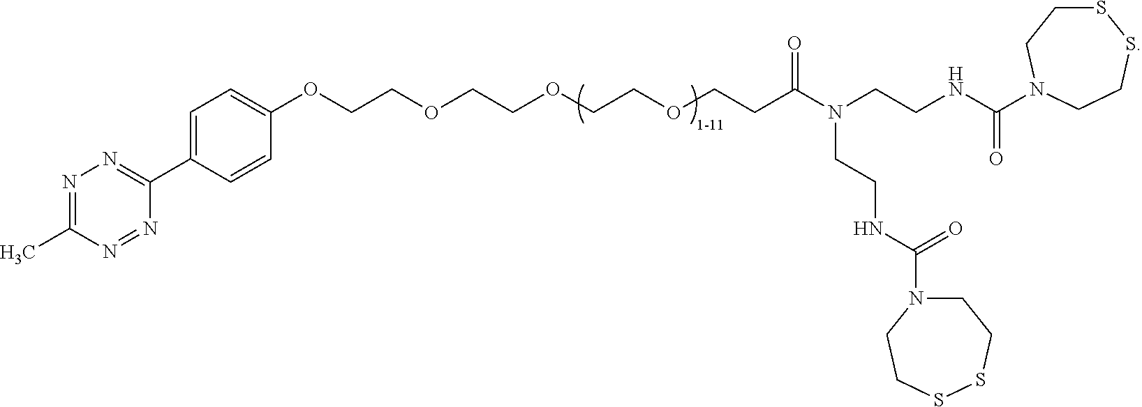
C1=C(OCCOCCOCCOCCC(=O)N(CCNC(=O)N2CCSSCC2)CCNC(=O)N2CCSSCC2)C=CC(C2=NN=C(C)N=N2)=C1
